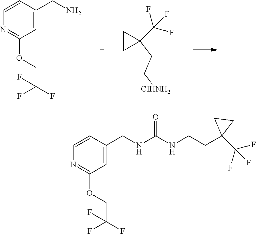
C1=CC(CN)=CC(OCC(F)(F)F)=N1.C1CC1(C(F)(F)F)CC[CIHNH2].C1=CC(CNC(NCCC2(C(F)(F)F)CC2)=O)=CC(OCC(F)(F)F)=N1
